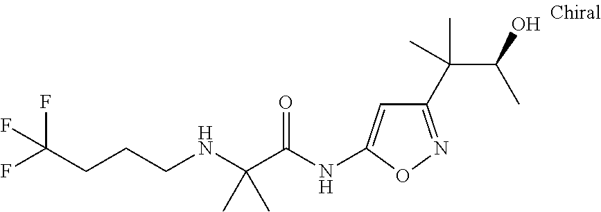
C(NCCCC(F)(F)F)(C(NC1=CC(C(C(O)C)(C)C)=NO1)=O)(C)C
